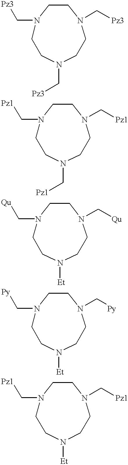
C1N(C[Pz3])CCN(C[Pz3])CCN(C[Pz3])C1.C1N(C[Qu])CCN([Et])CCN(C[Qu])C1.C1N(C[Py])CCN([Et])CCN(C[Py])C1.C1N(C[Pz1])CCN(C[Pz1])CCN(C[Pz1])C1.C1N(C[Pz1])CCN([Et])CCN(C[Pz1])C1
